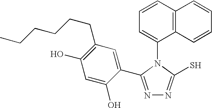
C1=CC2=C(C(N3C(S)=NN=C3C3=CC(CCCCCC)=C(O)C=C3O)=C1)C=CC=C2
